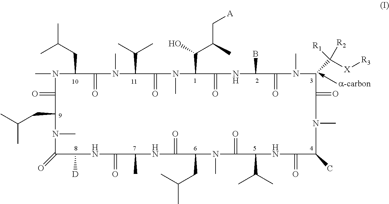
CN1C(CC(C)C)C(=O)N(C)C(C(C)C)C(=O)N(C)C(C(O)C(C[A])C)C(=O)NC(B)C(=O)N(C)C(C([X][R3])([R1])[R2])C(=O)N(C)C(C)C(=O)NC(C(C)C)C(=O)N(C)C(CC(C)C)C(=O)NC(C)C(=O)NC([D])C(=O)N(C)C(CC(C)C)C1=O
